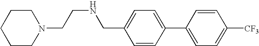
C1=C(CNCCN2CCCCC2)C=CC(C2=CC=C([CF3])C=C2)=C1
